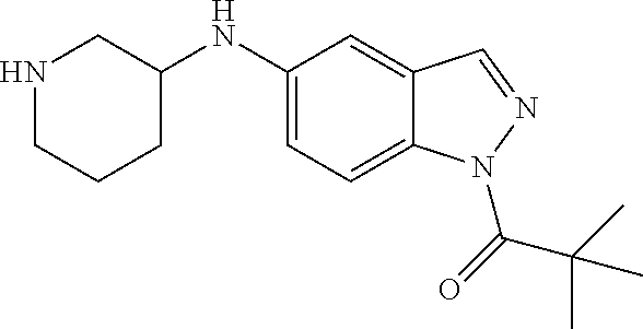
C1(NC2CNCCC2)=CC=C2C(=C1)C=NN2C(C(C)(C)C)=O
